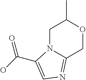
C1N2C(=NC=C2C(O)=O)COC1C
